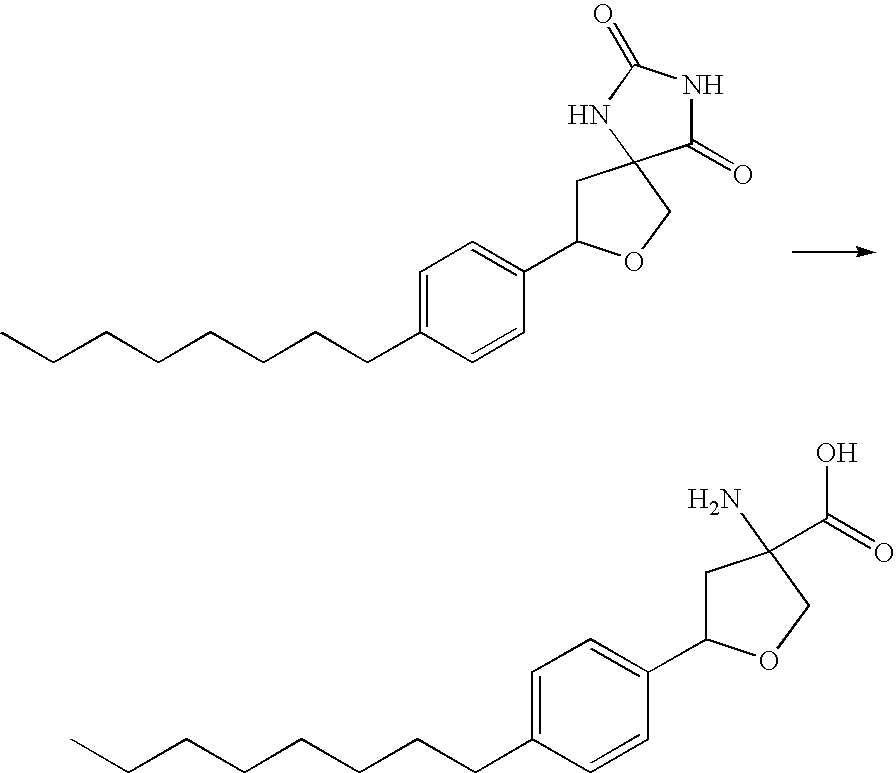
C(CCCCCCC1=CC=C(C2CC3(CO2)C(=O)NC(=O)N3)C=C1)C.C(CCCCCCC1=CC=C(C2CC(N)(C(=O)O)CO2)C=C1)C
